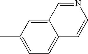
C12=CC(C)=CC=C1C=CN=C2
